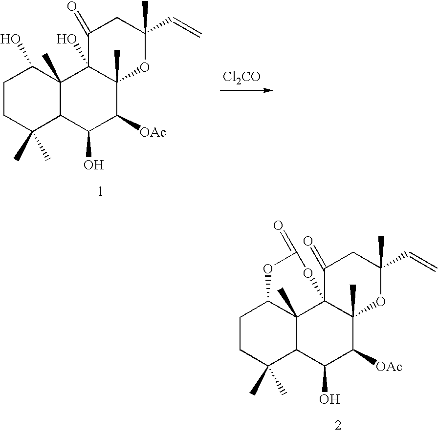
C1CC(C)(C)C2C(C)(C1O)C1(O)C(C)(C([OAc])C2O)OC(C)(C=C)CC1=O.[Cl2CO].C1CC(C)(C)C2C3(C)C1OC(=O)OC31C(C)(C([OAc])C2O)OC(C)(C=C)CC1=O
